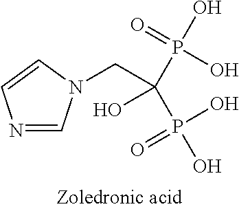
N1=CN(CC(P(O)(O)=O)(O)P(O)(=O)O)C=C1
